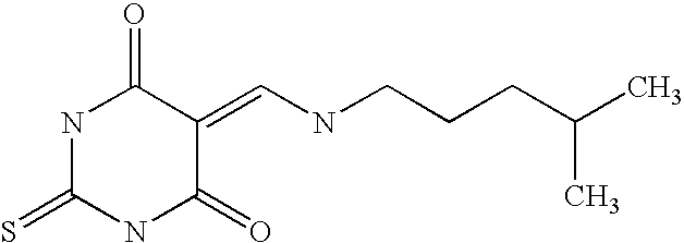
S=C1NC(=O)C(=CNCCCC(C)C)C(=O)N1
